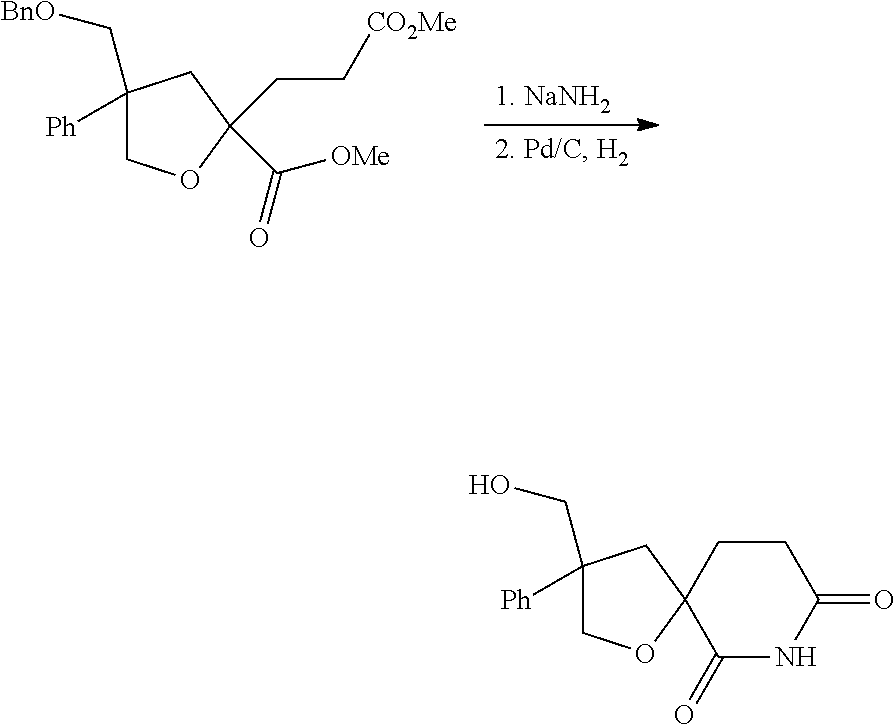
C1(C[BnO])([Ph])COC(CC[CO2Me])(C(=O)[OMe])C1.C1(CO)([Ph])COC2(C1)C(=O)NC(=O)CC2
